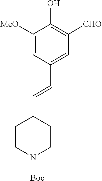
C1=C([MeO])C(O)=C([CHO])C=C1C=CC1CCN([Boc])CC1
